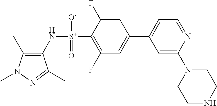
C1(C)=C(N[S+](C2=C(F)C=C(C3=CC=NC(N4CCNCC4)=C3)C=C2F)([O-])=O)C(C)=NN1C
